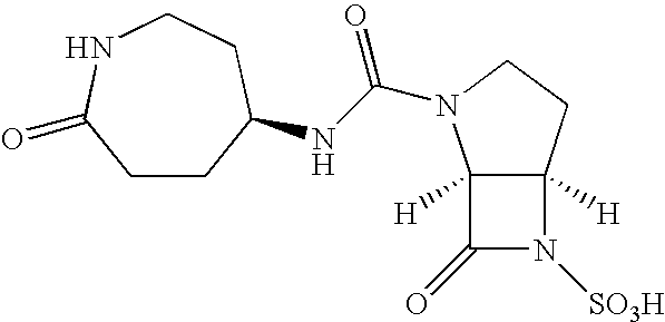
C12([H])C([H])(CCN1C(NC1CCC(=O)NCC1)=O)N([SO3H])C2=O
